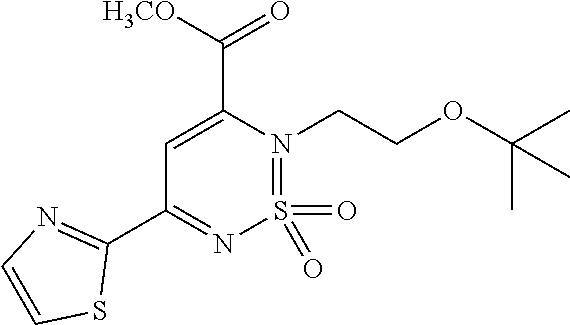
C1=C(C(=O)[H3CO])N(CCOC(C)(C)C)=S(=O)(=O)N=C1C1=NC=CS1
